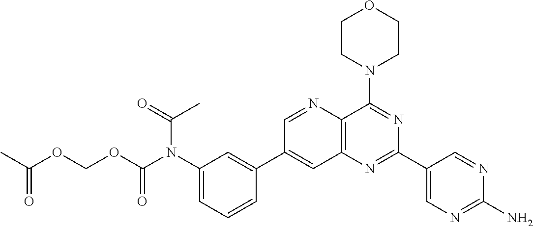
C1(N(C(OCOC(C)=O)=O)C(=O)C)=CC=CC(C2=CC3=C(N=C2)C(N2CCOCC2)=NC(C2=CN=C(N)N=C2)=N3)=C1
